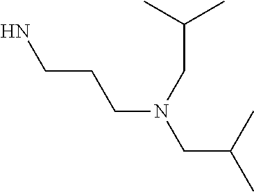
NCCCN(CC(C)C)CC(C)C
